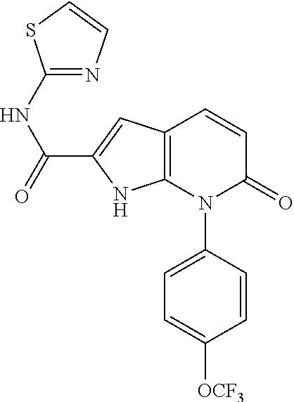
C12=C(C=C(C(=O)NC3=NC=CS3)N1)C=CC(=O)N2C1=CC=C([OCF3])C=C1
